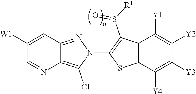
C12=C(Cl)N(C3=C(S(=O)[R1])C4=C(S3)C([Y4])=C([Y3])C([Y2])=C4[Y1])N=C1C=C([W1])C=N2
